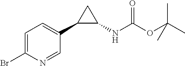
C1(Br)=CC=C(C2C(NC(OC(C)(C)C)=O)C2)C=N1
